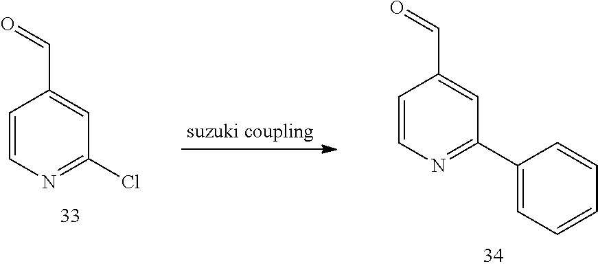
C1=CN=C(Cl)C=C1C=O.C1=CN=C(C2=CC=CC=C2)C=C1C=O
